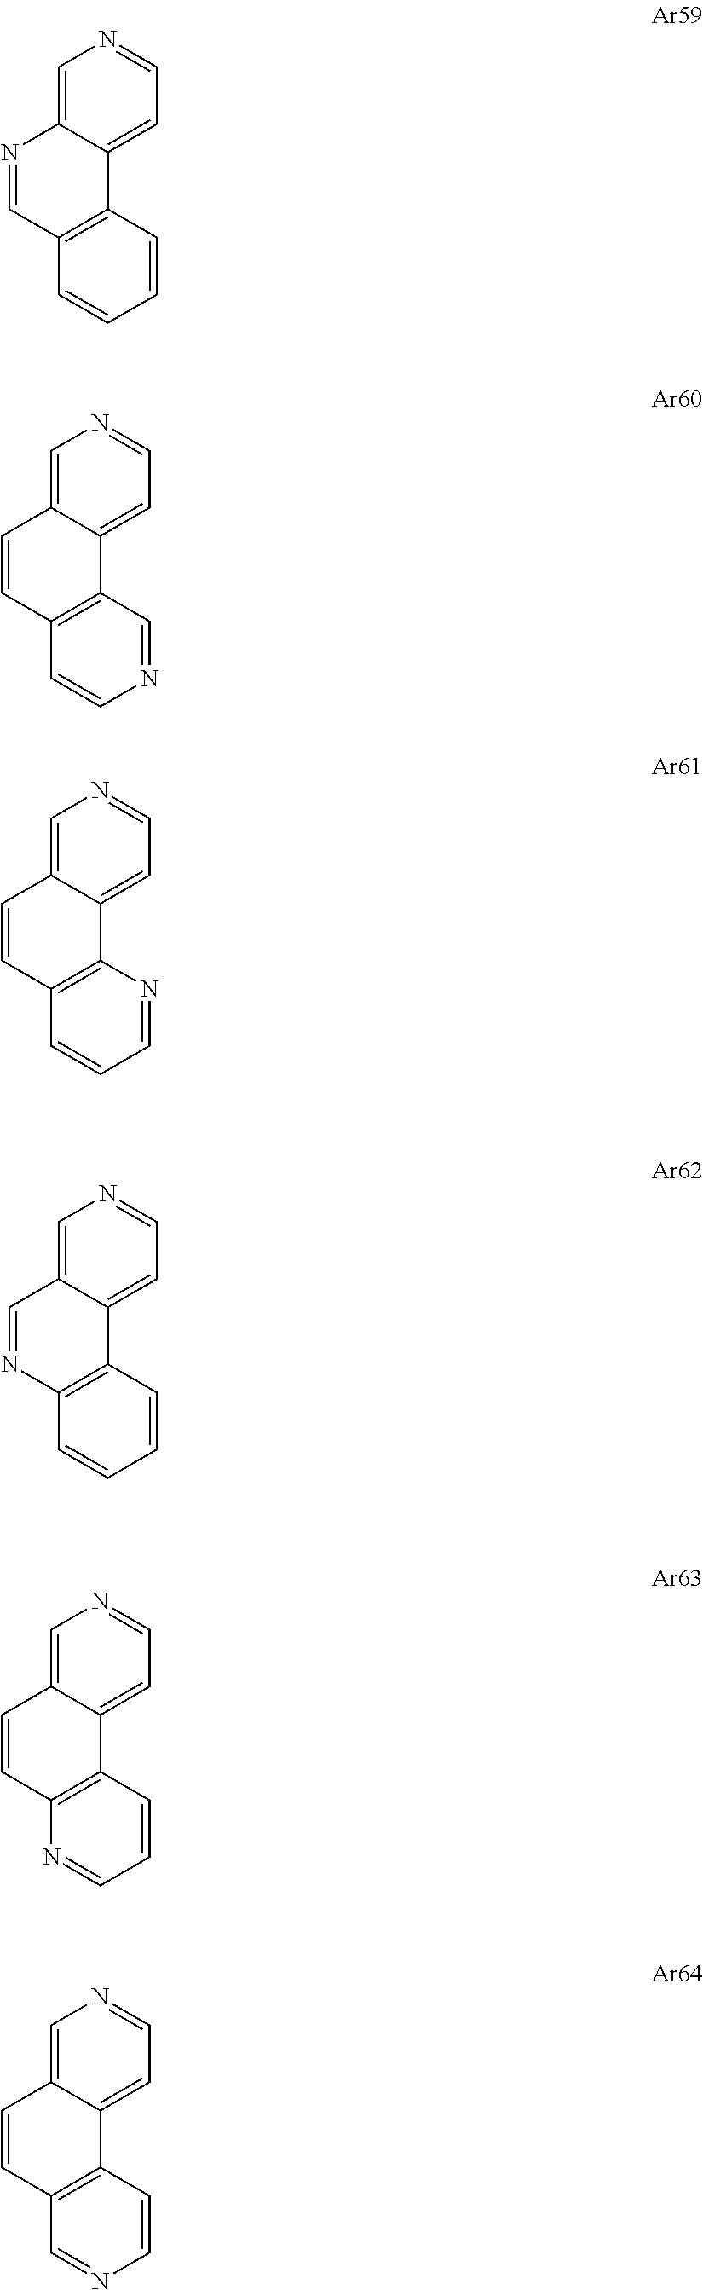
C1=C2C(=CC=N1)C1=C(C=N2)C=CC=C1.C1=C2C(=CC=N1)C1=C(C=C2)C=CN=C1.C1=C2C(=CC=N1)C1=C(C=C2)C=CC=N1.C1=C2C(=CC=N1)C1=C(N=C2)C=CC=C1.C1=C2C(=CC=N1)C1=C(C=C2)N=CC=C1.C1=C2C(=CC=N1)C1=C(C=C2)C=NC=C1
